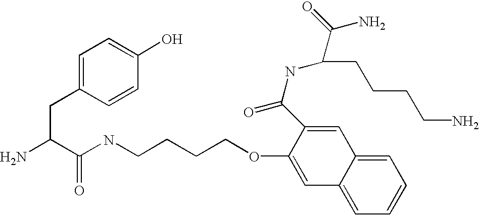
NC(C(NCCCCOC1=CC2=CC=CC=C2C=C1C(NC(CCCCN)C(N)=O)=O)=O)CC1=CC=C(O)C=C1
